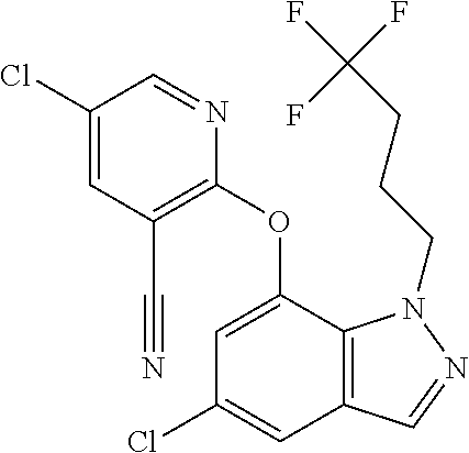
C1(Cl)=CC(C#N)=C(OC2=CC(Cl)=CC3=C2N(CCCC(F)(F)F)N=C3)N=C1
